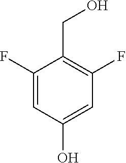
C1=C(O)C=C(F)C(CO)=C1F
